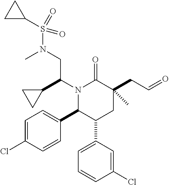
N1(C(C2CC2)CN(S(=O)(=O)C2CC2)C)C(C2=CC=C(Cl)C=C2)C(C2=CC=CC(Cl)=C2)CC(CC=O)(C)C1=O
